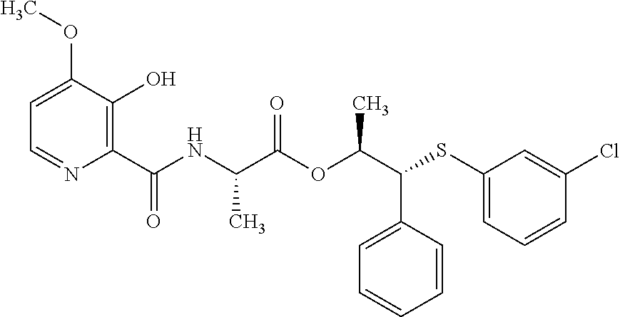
C1=C(C(C(OC(C(NC(C2=C(O)C(OC)=CC=N2)=O)C)=O)C)SC2=CC=CC(Cl)=C2)C=CC=C1
